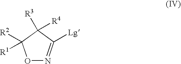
O1N=C([Lg])C([R4])([R3])C1([R1])[R2]
